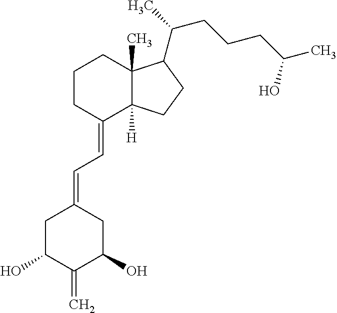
C1CC(=CC=C2CC(O)C(=C)C(O)C2)C2([H])C(C)(C1)C(C(C)CCCC(C)O)CC2
